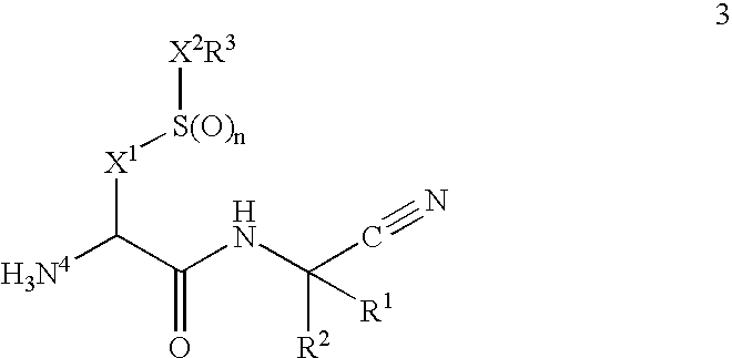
[H3N4]C(C(NC(C#N)([R2])[R1])=O)[X1][S(O)n][X2R3]
